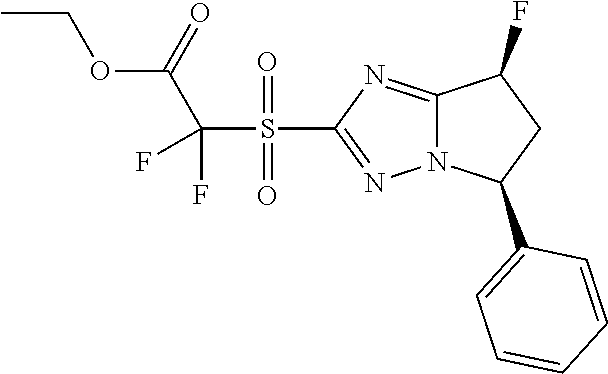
C12=NC(S(=O)(=O)C(F)(C(OCC)=O)F)=NN1C(C1=CC=CC=C1)CC2F
